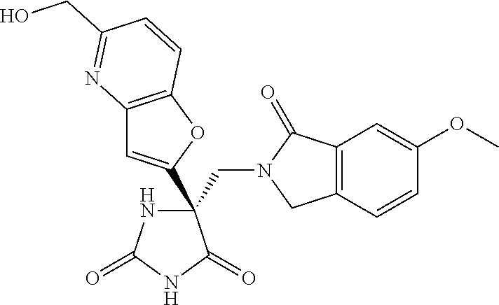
C(C1(C2=CC3=C(O2)C=CC(CO)=N3)NC(=O)NC1=O)N1CC2=C(C1=O)C=C(OC)C=C2
